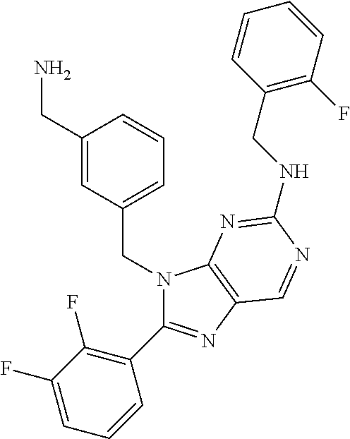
C1(CN)=CC(CN2C(C3=C(F)C(F)=CC=C3)=NC3=C2N=C(NCC2=C(F)C=CC=C2)N=C3)=CC=C1
